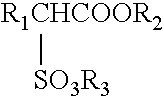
[R1CHCOOR2][SO3R3]
